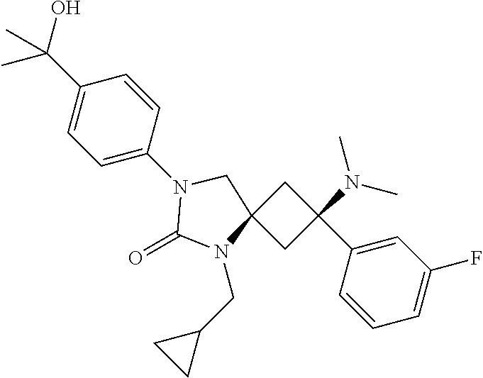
C1C(C2=CC(F)=CC=C2)(N(C)C)CC12N(CC1CC1)C(=O)N(C1=CC=C(C(O)(C)C)C=C1)C2
